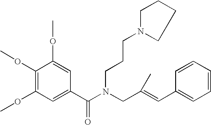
C1(OC)=C(OC)C=C(C(N(CC(=CC2=CC=CC=C2)C)CCCN2CCCC2)=O)C=C1OC
